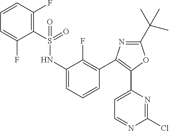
C1=C(C2=C(C3=C(F)C(NS(=O)(C4=C(F)C=CC=C4F)=O)=CC=C3)N=C(C(C)(C)C)O2)N=C(Cl)N=C1
